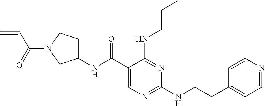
C1(C(NC2CCN(C(=O)C=C)C2)=O)=CN=C(NCCC2=CC=NC=C2)N=C1NCCC
